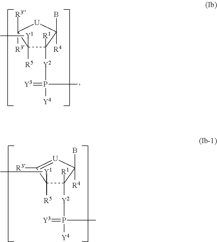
[R5]C1([Y1]C)C([R1])([Y2]P(=[Y3])([Y4])C)C([R4])(B)[U]C1([R3])[R3].[R5]C1([Y1]C)C([R1])([Y2]P(=[Y3])([Y4])C)C([R4])(B)[U]=C1[R3]
